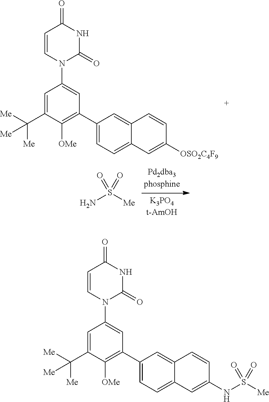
C1=C(C([Me])([Me])[Me])C([OMe])=C(C2=CC=C3C(=C2)C=CC(NS([Me])(=O)=O)=C3)C=C1N1C(=O)NC(=O)C=C1.C1=C(C([Me])([Me])[Me])C([OMe])=C(C2=CC=C3C(=C2)C=CC([OSO2C4F9])=C3)C=C1N1C(=O)NC(=O)C=C1.NS([Me])(=O)=O
